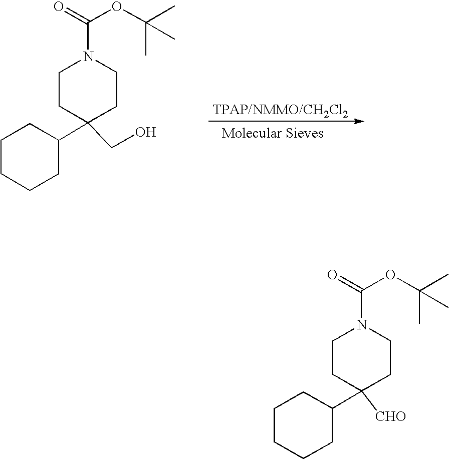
C1CC(C2CCCCC2)(CO)CCN1C(=O)OC(C)(C)C.C1CC(C2CCCCC2)([CHO])CCN1C(=O)OC(C)(C)C
